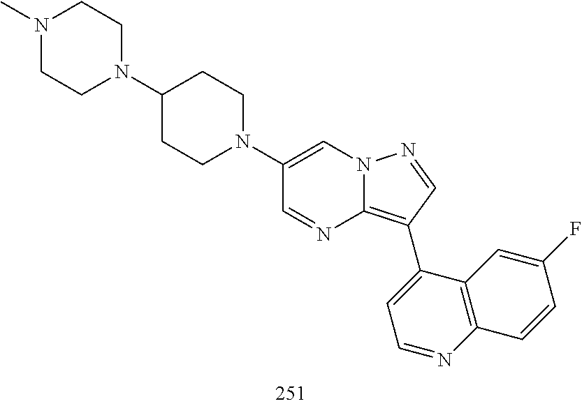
C1(C2=C3N=CC(N4CCC(N5CCN(C)CC5)CC4)=CN3N=C2)=CC=NC2=C1C=C(F)C=C2
